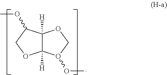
C12([H])C([H])(O(OC)CO1)OCC2OC
